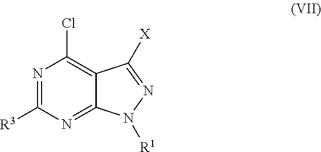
C1([R3])=NC(Cl)=C2C(=N1)N([R1])N=C2[X]
